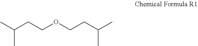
CC(CCOCCC(C)C)C
